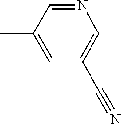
N1=CC(C)=CC(C#N)=C1
